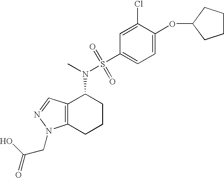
N(C1C2=C(CCC1)N(CC(=O)O)N=C2)(C)S(C1=CC=C(OC2CCCC2)C(Cl)=C1)(=O)=O
